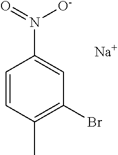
C1=CC(C)=C(Br)C=C1N(=O)[O-].[Na]
